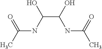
CC(=O)NC(C(O)NC(C)=O)O
